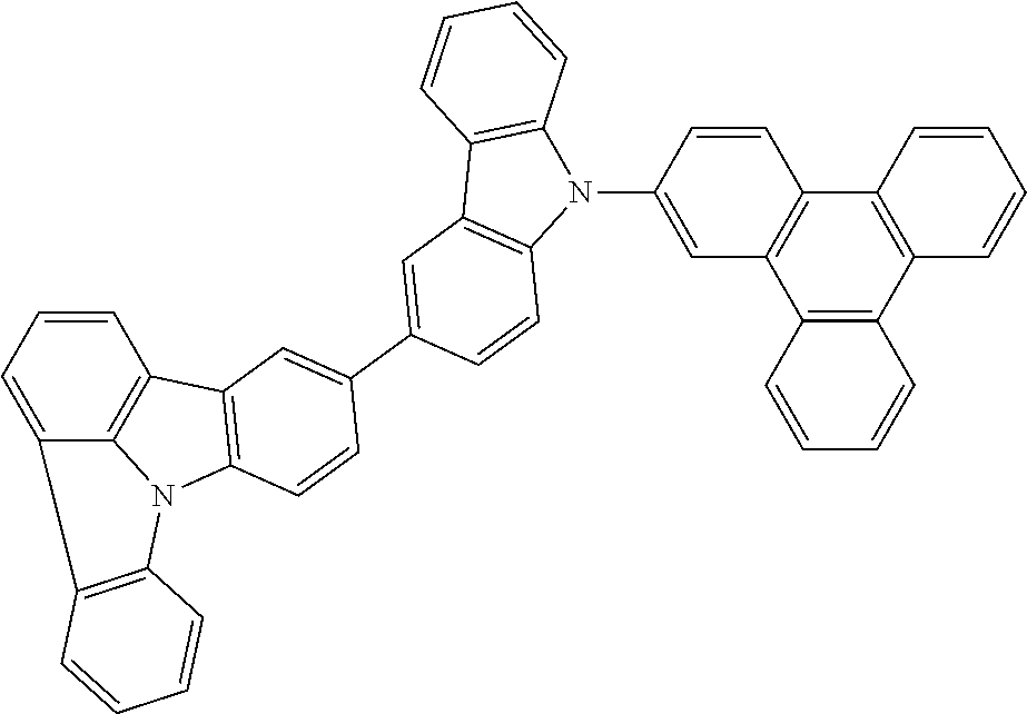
C1=CC2=C3C(=C1)C1=C(N3C3=C2C=C(C2=CC4=C(C=C2)N(C2=CC5=C(C=C2)C2=C(C6=C5C=CC=C6)C=CC=C2)C2=C4C=CC=C2)C=C3)C=CC=C1
